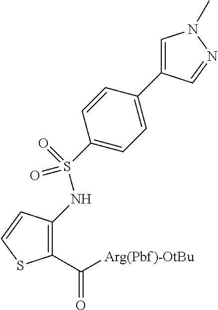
C1(C([Arg(Pbf)-OtBu])=O)=C(NS(=O)(=O)C2=CC=C(C3=CN(C)N=C3)C=C2)C=CS1
